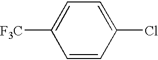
[F3C]C1=CC=C(Cl)C=C1
